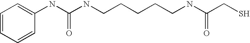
C1=CC=CC(NC(NCCCCCNC(CS)=O)=O)=C1
